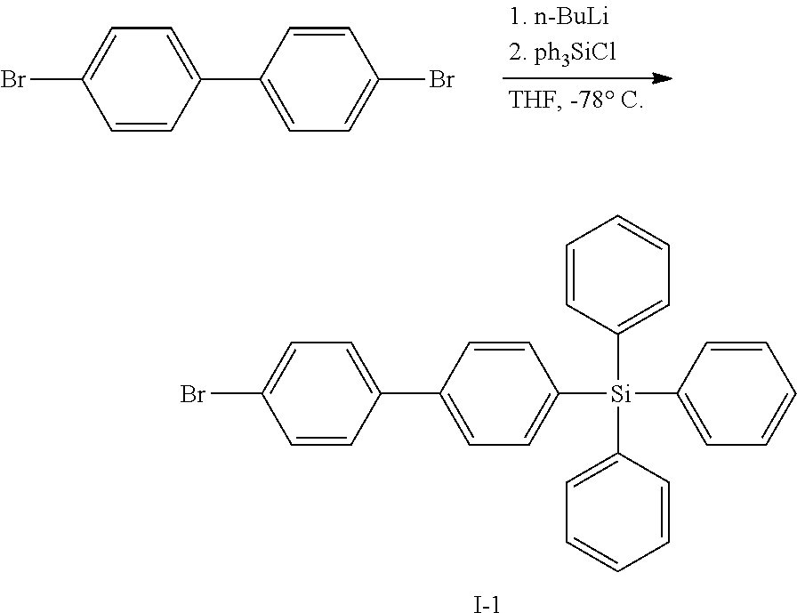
C1=CC(C2=CC=C(Br)C=C2)=CC=C1Br.C1=CC(C2=CC=C([Si](C3=CC=CC=C3)(C3=CC=CC=C3)C3=CC=CC=C3)C=C2)=CC=C1Br.[I-]
